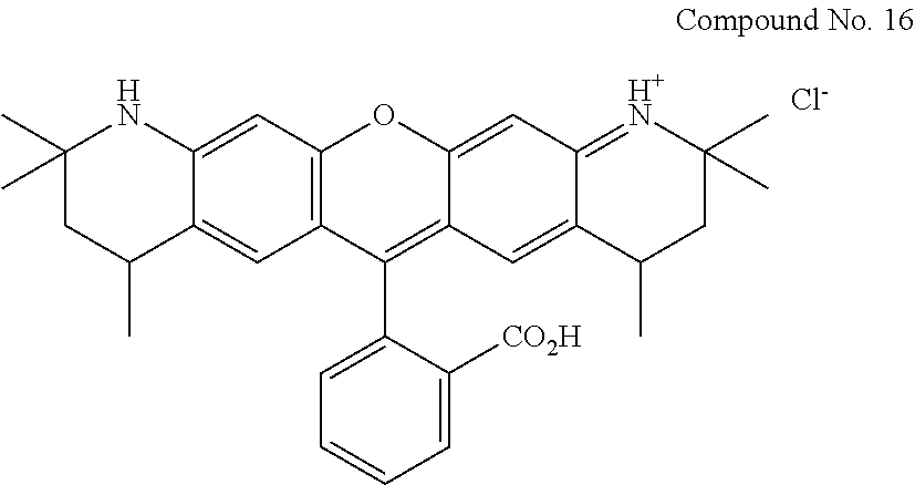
C12=C(C=C3C(=C1)C(C)CC(C)(C)N3)OC1=CC3=[H+N]C(C)(C)CC(C)C3=CC1=C2C1=CC=CC=C1[CO2H].[Cl-]
